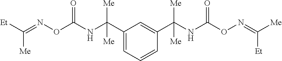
C(NC(ON=C([Et])[Me])=O)(C1=CC=CC(C(NC(ON=C([Me])[Et])=O)([Me])[Me])=C1)([Me])[Me]
